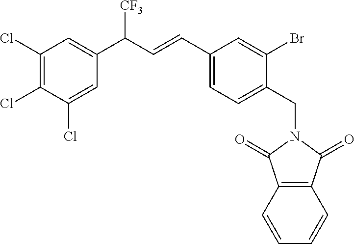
C12=C(C(=O)N(CC3=CC=C(C=CC(C4=CC(Cl)=C(Cl)C(Cl)=C4)[CF3])C=C3Br)C1=O)C=CC=C2
